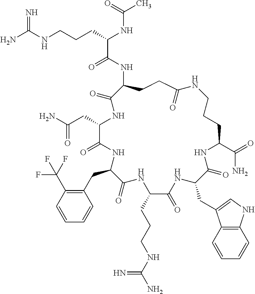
NC(NCCCC(NC(C)=O)C(=O)NC1CCC(=O)NCCCC(C(=O)N)NC(=O)C(CC2=CNC3=C2C=CC=C3)NC(=O)C(CCCNC(N)=N)NC(=O)C(CC2=C(C(F)(F)F)C=CC=C2)NC(=O)C(CC(N)=O)NC1=O)=N
